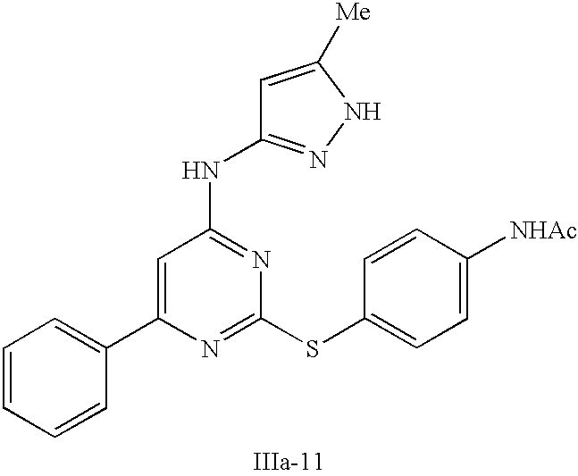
C1=C(C2=CC=CC=C2)N=C(SC2=CC=C([NHAc])C=C2)N=C1NC1=NNC([Me])=C1
